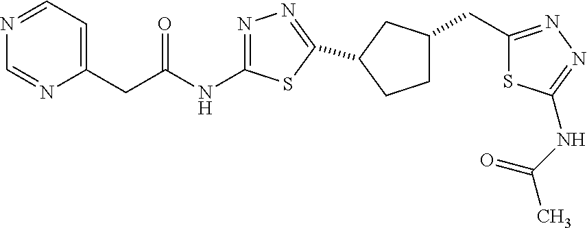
C(C(NC1=NN=C(C2CC(CC3=NN=C(NC(C)=O)S3)CC2)S1)=O)C1=CC=NC=N1
